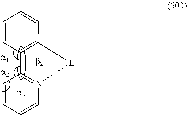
C1=CC2=N(C=C1)[Ir]C1=C2C=CC=C1.[b2]
